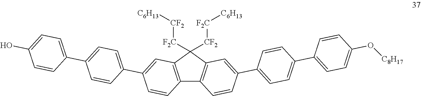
C12=C(C([CF2][F2C][C6H13])([F2C][CF2][C6H13])C3=C1C=CC(C1=CC=C(C4=CC=C(O[C8H17])C=C4)C=C1)=C3)C=C(C1=CC=C(C3=CC=C(O)C=C3)C=C1)C=C2
